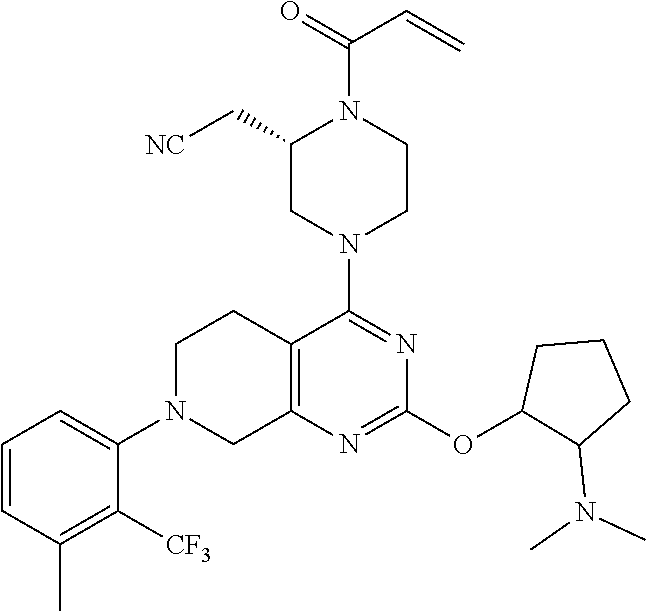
C1=CC(C)=C([CF3])C(N2CC3=C(CC2)C(N2CCN(C(=O)C=C)C(C[NC])C2)=NC(OC2C(N(C)C)CCC2)=N3)=C1
